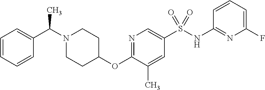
C1=CC=CC(C(N2CCC(OC3=NC=C(S(NC4=NC(F)=CC=C4)(=O)=O)C=C3C)CC2)C)=C1
